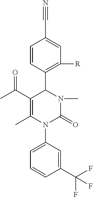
C1=CC(C2C(C(C)=O)=C(C)N(C3=CC=CC(C(F)(F)F)=C3)C(=O)N2C)=C([R])C=C1C#N
